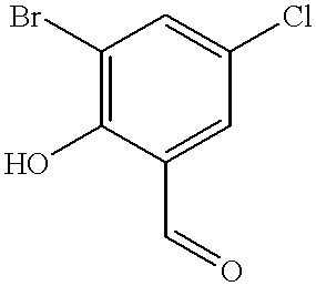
C1(C=O)=CC(Cl)=CC(Br)=C1O
